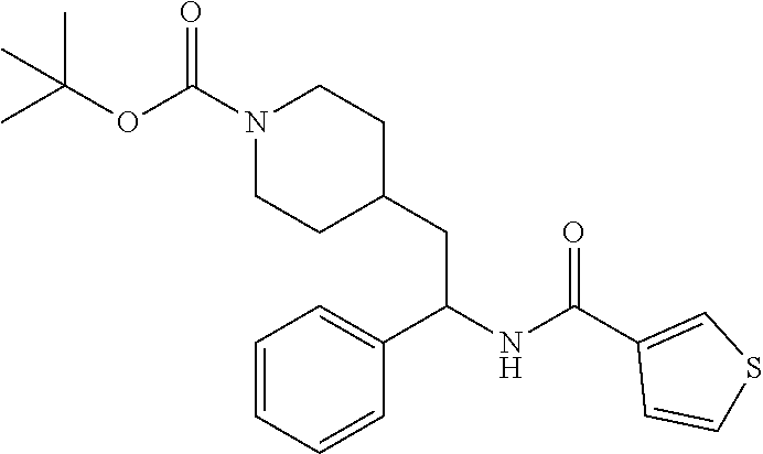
C1(C(NC(C2=CC=CC=C2)CC2CCN(C(=O)OC(C)(C)C)CC2)=O)=CSC=C1
